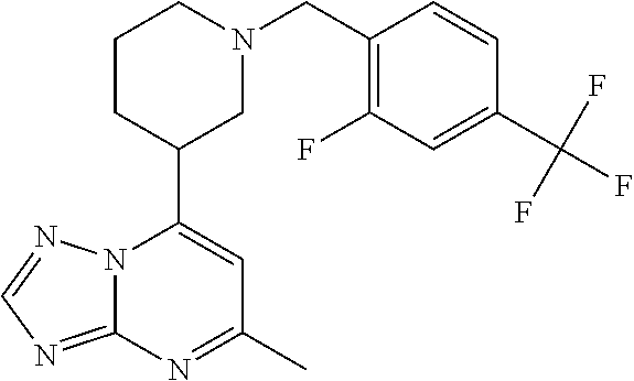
N12C(=NC=N1)N=C(C)C=C2C1CN(CC2=C(F)C=C(C(F)(F)F)C=C2)CCC1
